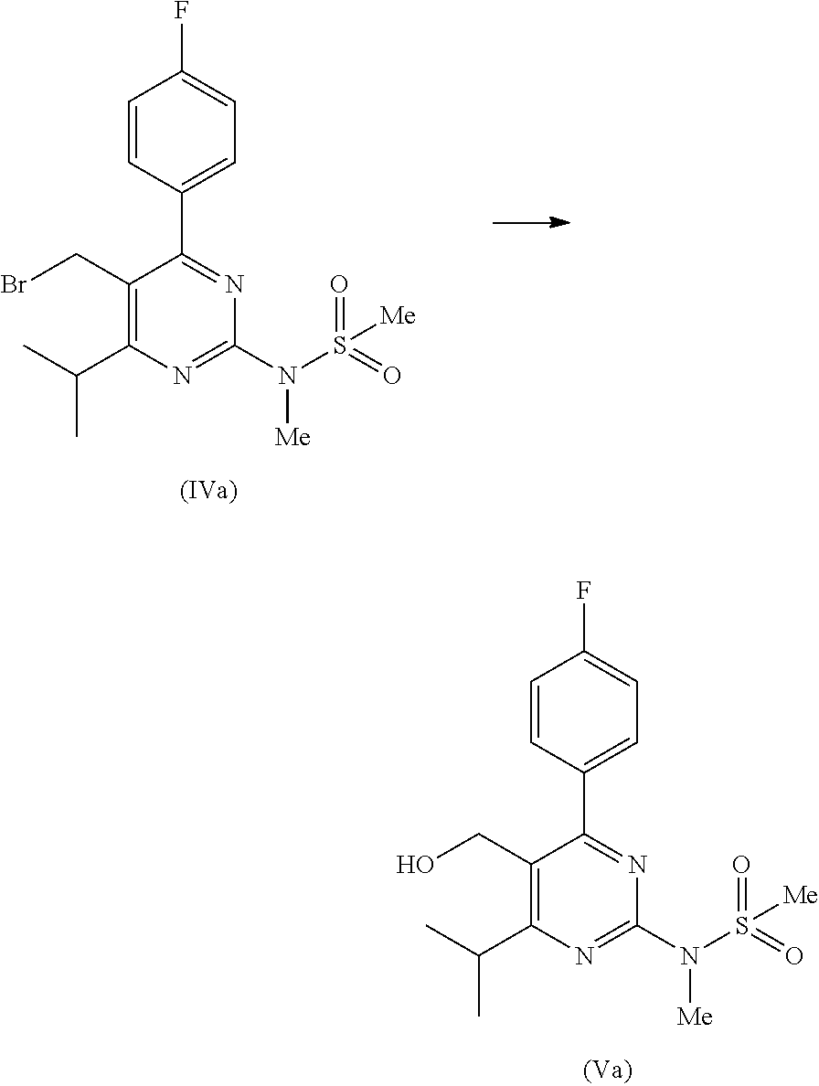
C(C1=C(C(C)C)N=C(N(S([Me])(=O)=O)[Me])N=C1C1=CC=C(F)C=C1)Br.C(C1=C(C(C)C)N=C(N(S([Me])(=O)=O)[Me])N=C1C1=CC=C(F)C=C1)O
